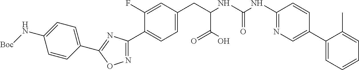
C1=C(F)C(C2=NOC(C3=CC=C(N[Boc])C=C3)=N2)=CC=C1CC(C(=O)O)NC(=O)NC1=NC=C(C2=CC=CC=C2C)C=C1
